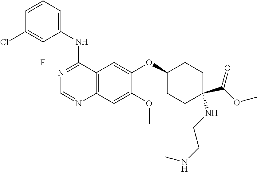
C1=CC=C(NC2=NC=NC3=C2C=C(OC2CCC(C(OC)=O)(NCCNC)CC2)C(OC)=C3)C(F)=C1Cl
